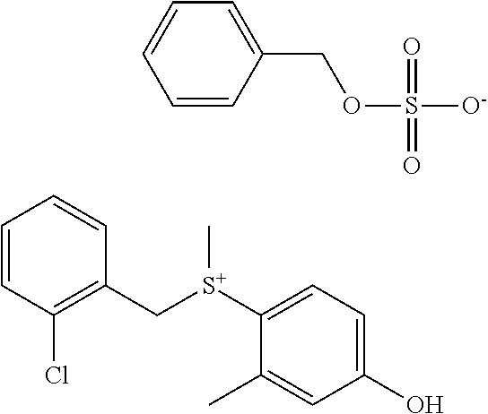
C1=CC(Cl)=C(C[S+](C2=CC=C(O)C=C2C)C)C=C1.C1=CC(COS([O-])(=O)=O)=CC=C1
